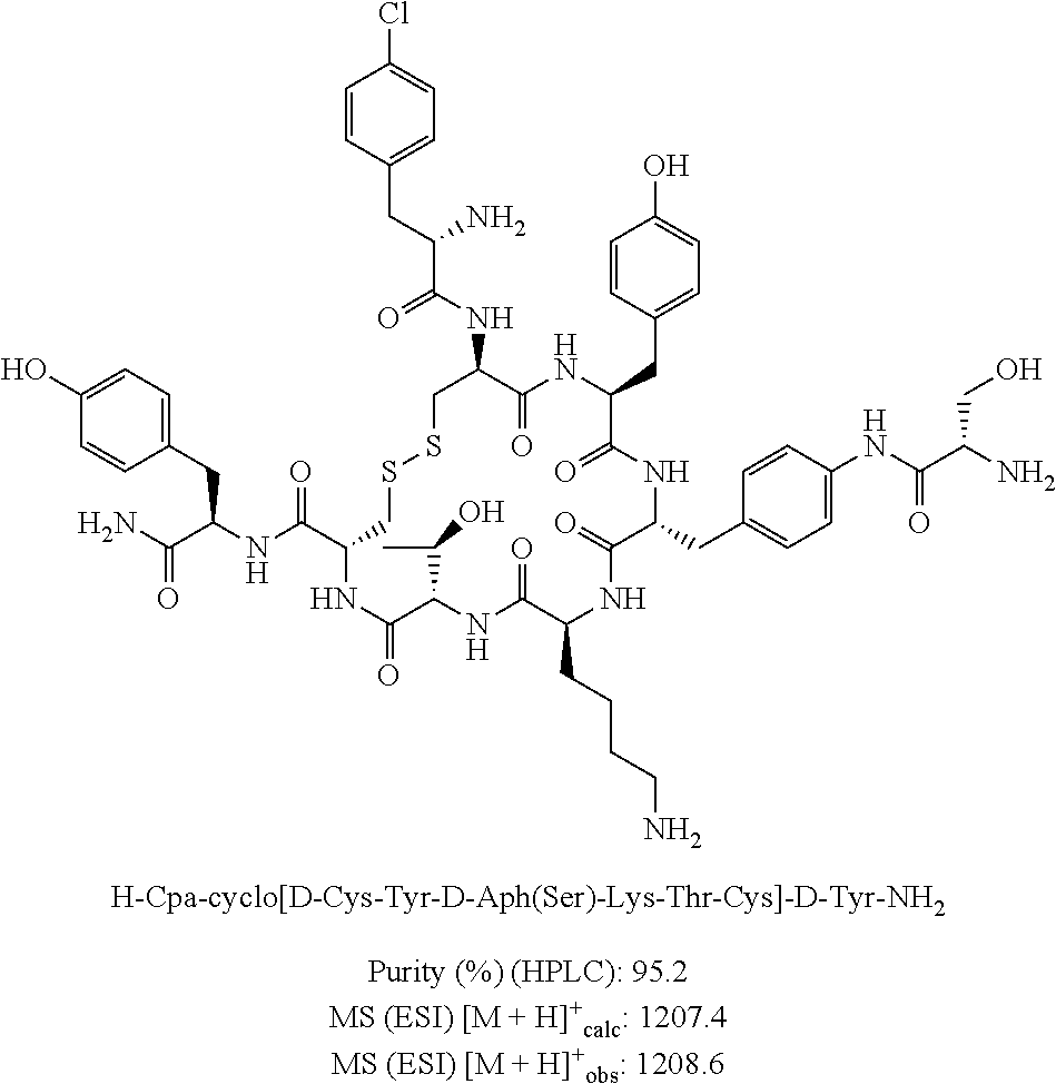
C1=CC(CC(C(NC2C(=O)NC(CC3=CC=C(O)C=C3)C(=O)NC(CC3=CC=C(NC(=O)C(N)CO)C=C3)C(=O)NC(CCCCN)C(=O)NC(C(C)O)C(=O)NC(C(NC(C(N)=O)CC3=CC=C(O)C=C3)=O)CSSC2)=O)N)=CC=C1Cl
